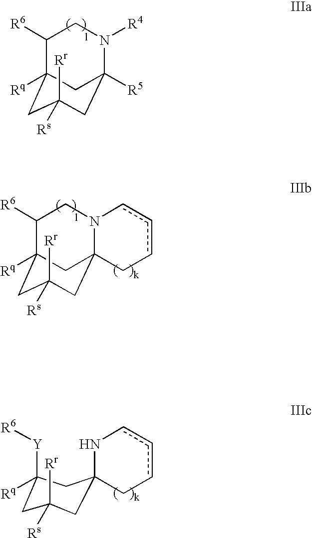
C1([R6])C2([Rq])CC([Rr])([Rs])CC([R5])(N([R4])C1)C2.C1([R6])C2([Rq])CC([Rr])([Rs])CC3(N(C1)cccC3)C2.[Y](C1([Rq])CC([Rr])([Rs])CC2(NcccC2)C1)[R6]
